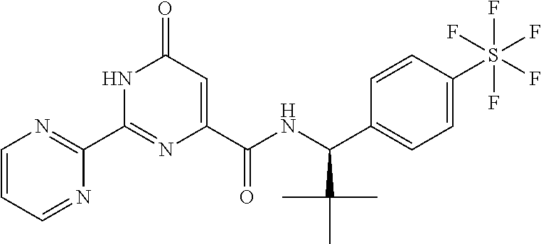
C1(C2=NC(C(NC(C3=CC=C(S(F)(F)(F)(F)F)C=C3)C(C)(C)C)=O)=CC(=O)N2)=NC=CC=N1
